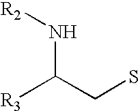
N(C([R3])CS)[R2]
